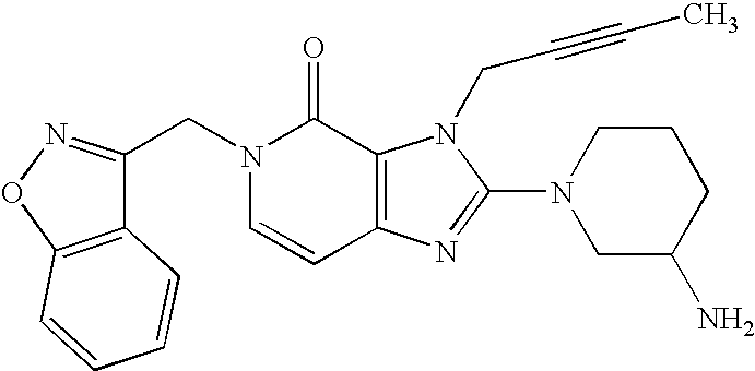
C(N1C=CC2=C(C1=O)N(CC#CC)C(N1CC(N)CCC1)=N2)C1=NOC2=C1C=CC=C2
